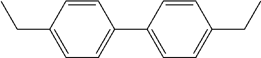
C1=C(CC)C=CC(C2=CC=C(CC)C=C2)=C1
